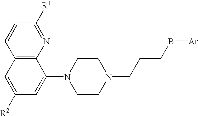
C12=C(N=C([R1])C=C1)C(N1CCN(CCCB[Ar])CC1)=CC([R2])=C2
